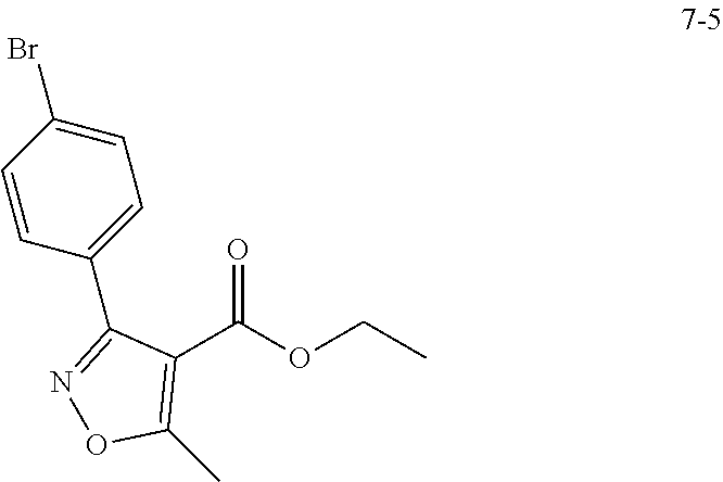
C1(C(OCC)=O)=C(C)ON=C1C1=CC=C(Br)C=C1
